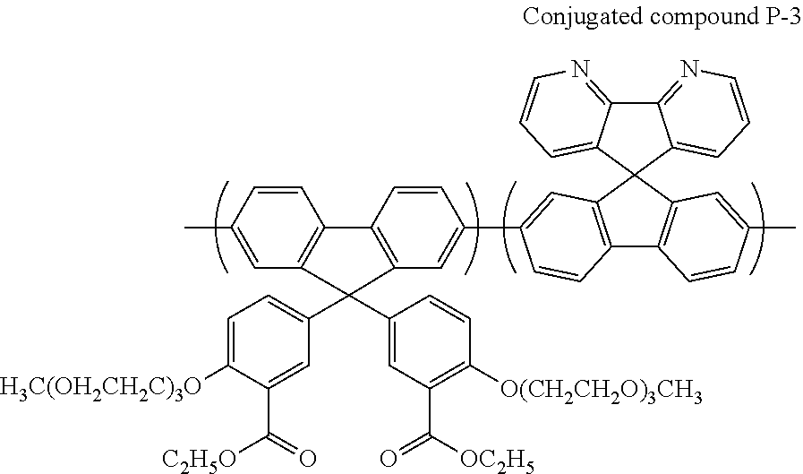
C1=CC(C)=CC2=C1C1=C(C=C(C3=CC4=C(C5=C(C46C4=CC=CN=C4C4=NC=CC=C64)C=C(C)C=C5)C=C3)C=C1)C2(C1=CC=C([H3C(OH2CH2C)3O])C(C(=O)[C2H5O])=C1)C1=CC(C([OC2H5])=O)=C([O(CH2CH2O)3CH3])C=C1
